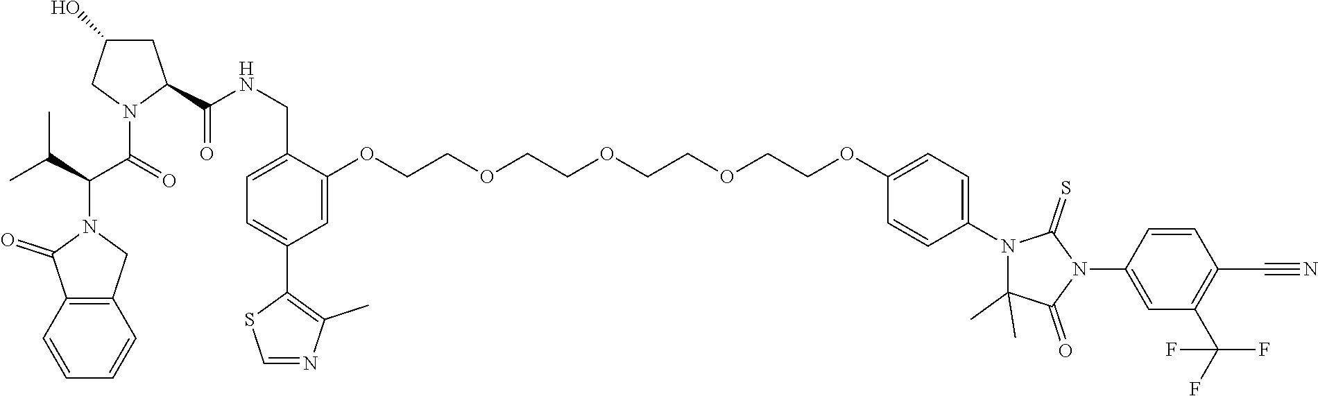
C1=CC2=C(C=C1)CN(C(C(N1C(C(=O)NCC3=CC=C(C4=C(C)N=CS4)C=C3OCCOCCOCCOCCOC3=CC=C(N4C(C)(C)C(=O)N(C5=CC(C(F)(F)F)=C(C#N)C=C5)C4=S)C=C3)CC(O)C1)=O)C(C)C)C2=O
